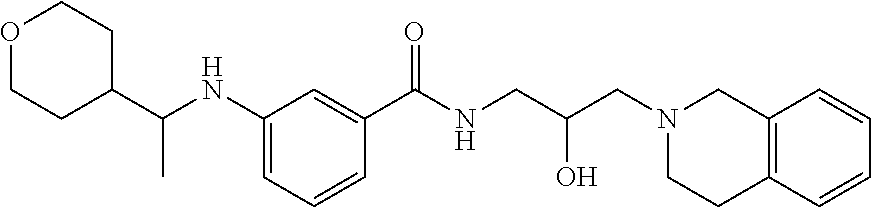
O1CCC(C(C)NC2=CC=CC(C(=O)NCC(O)CN3CCC4=C(C3)C=CC=C4)=C2)CC1
